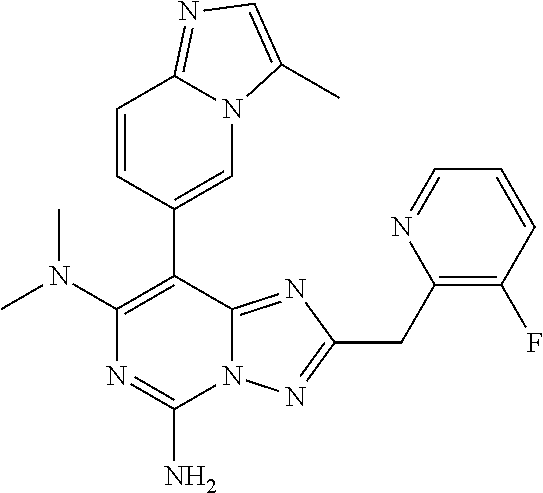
N12C(=NC(CC3=C(F)C=CC=N3)=N1)C(C1=CN3C(=NC=C3C)C=C1)=C(N(C)C)N=C2N
